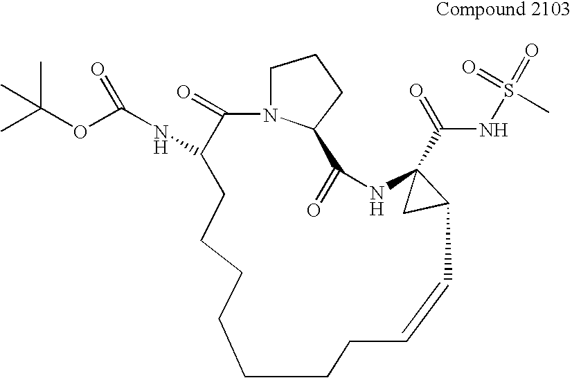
N12C(=O)C(NC(=O)OC(C)(C)C)CCCCCCCC=CC3CC3(C(NS(=O)(=O)C)=O)NC(=O)C1CCC2
